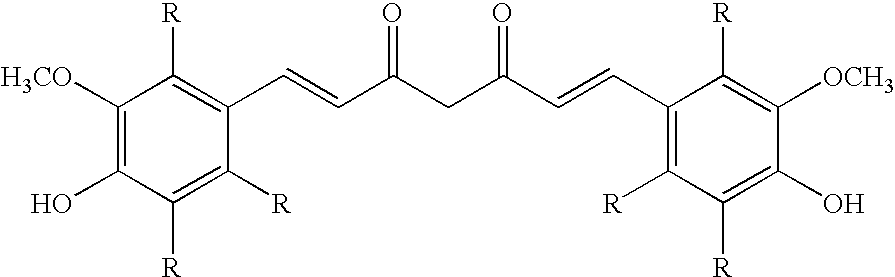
C1([H3CO])=C(O)C([R])=C([R])C(C=CC(CC(C=CC2=C([R])C([R])=C(O)C([OCH3])=C2[R])=O)=O)=C1[R]
